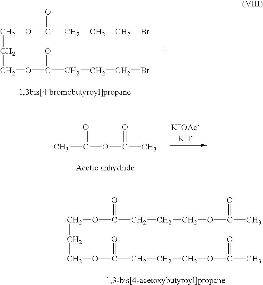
C(COC(CCCBr)=O)COC(CCCBr)=O.CC(OC(C)=O)=O.C(COC(CCCOC(C)=O)=O)COC(CCCOC(C)=O)=O
